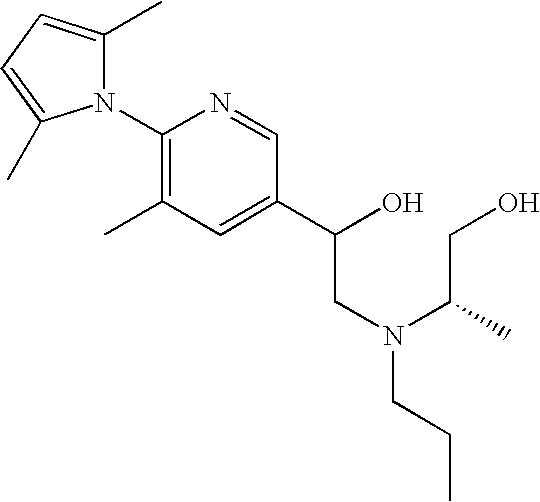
N1(C2=C(C)C=C(C(CN(C(CO)C)CCC)O)C=N2)C(C)=CC=C1C
